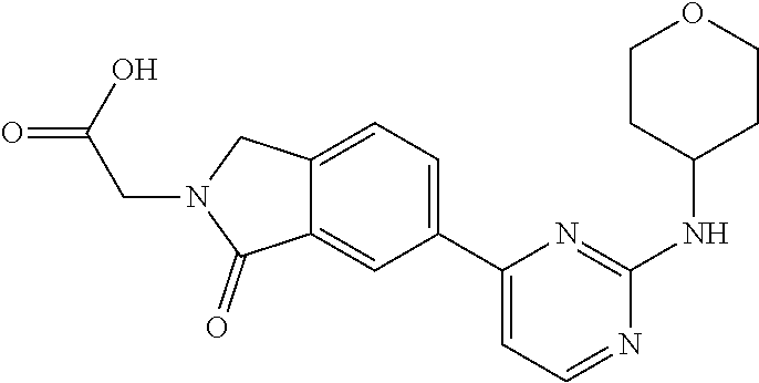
C1CC(NC2=NC(C3=CC=C4C(=C3)C(=O)N(CC(=O)O)C4)=CC=N2)CCO1
